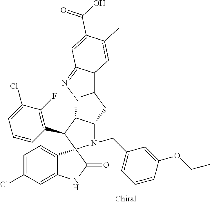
C1=C(Cl)C=C2C(=C1)C1(C(=O)N2)N(CC2=CC=CC(OCC)=C2)C2C(C1C1=C(F)C(Cl)=CC=C1)N1C(=C3C(=N1)C=C(C(O)=O)C(C)=C3)C2
